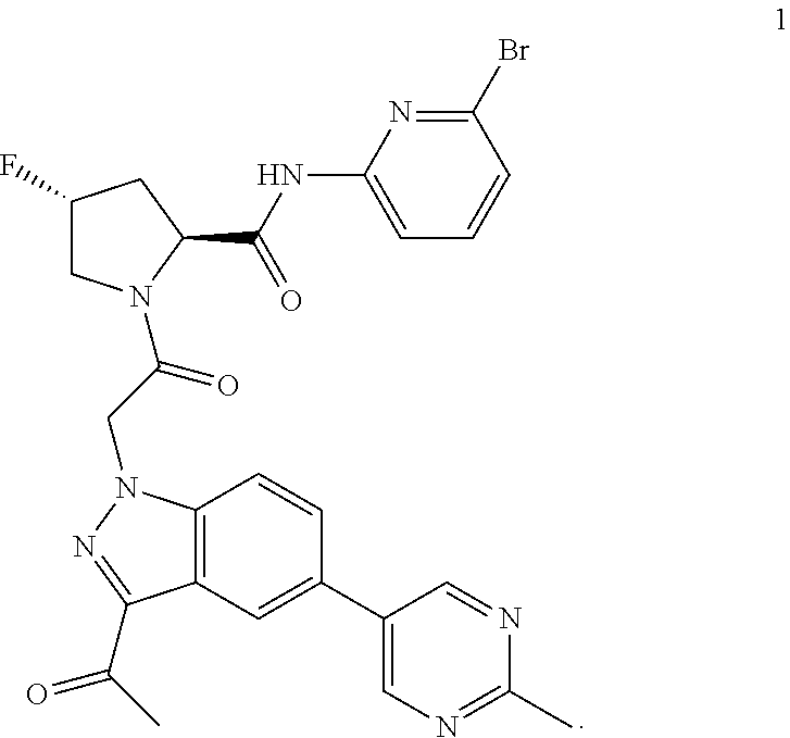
C1(C2=CC3=C(C=C2)N(CC(=O)N2CC(F)CC2C(=O)NC2=CC=CC(Br)=N2)N=C3C(C)=O)=CN=C(C)N=C1
